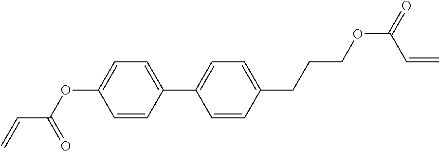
C1(C2=CC=C(CCCOC(C=C)=O)C=C2)=CC=C(OC(C=C)=O)C=C1
